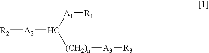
[R2][A2]C([(CH2)n][A3][R3])[A1][R1]
